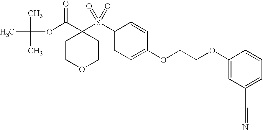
O(C(C1(S(C2=CC=C(OCCOC3=CC(C#N)=CC=C3)C=C2)(=O)=O)CCOCC1)=O)C(C)(C)C
